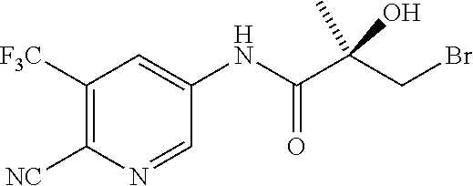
C1=NC([NC])=C([F3C])C=C1NC(C(CBr)(C)O)=O
